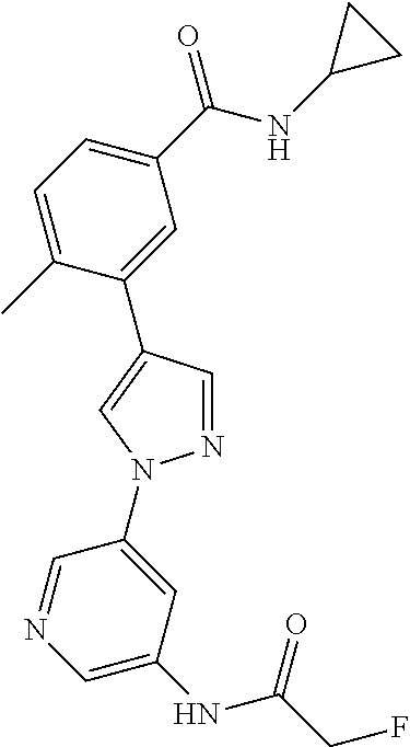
C1=C(C)C(C2=CN(C3=CC(NC(CF)=O)=CN=C3)N=C2)=CC(C(NC2CC2)=O)=C1
